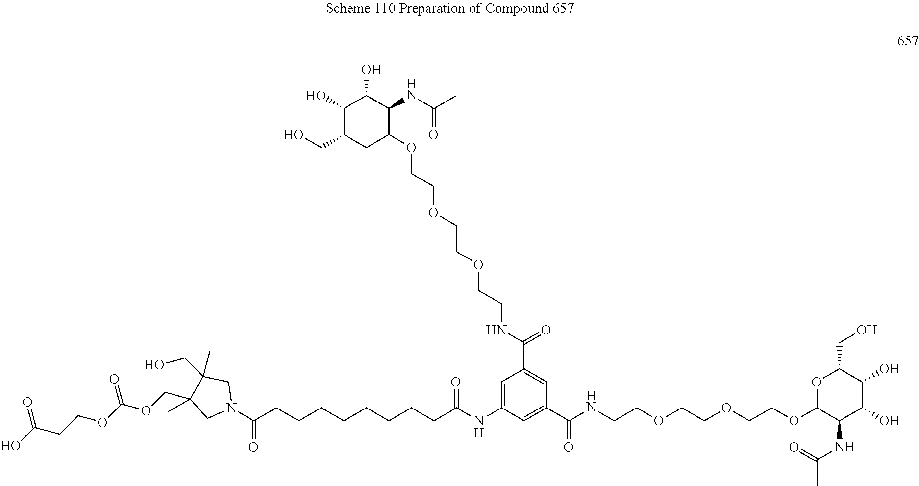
N1(C(CCCCCCCCC(NC2=CC(C(NCCOCCOCCOC3C(NC(=O)C)C(O)C(O)C(CO)C3)=O)=CC(C(NCCOCCOCCOC3C(NC(=O)C)C(O)C(O)C(CO)O3)=O)=C2)=O)=O)CC(CO)(C)C(COC(OCCC(O)=O)=O)(C)C1
